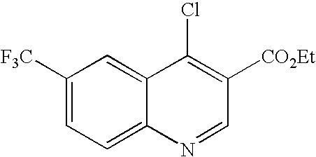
C1([F3C])=CC=C2C(=C1)C(Cl)=C([CO2Et])C=N2
